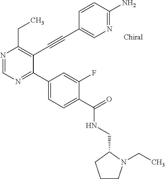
N1=CN=C(C2=CC=C(C(=O)NCC3N(CC)CCC3)C(F)=C2)C(C#CC2=CN=C(N)C=C2)=C1CC
